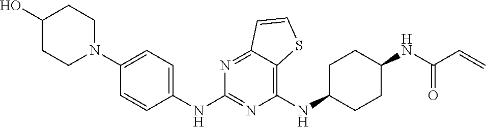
C1(NC2CCC(NC(C=C)=O)CC2)=C2C(=NC(NC3=CC=C(N4CCC(O)CC4)C=C3)=N1)C=CS2
